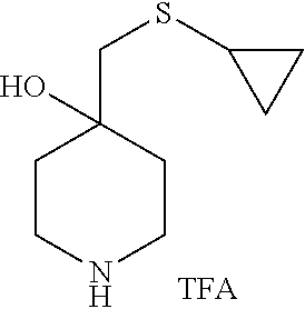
C1CNCCC1(CSC1CC1)O
